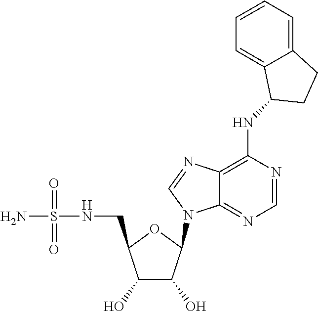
C1(O)C(O)C(N2C3=NC=NC(NC4CCC5=CC=CC=C45)=C3N=C2)OC1CNS(N)(=O)=O
